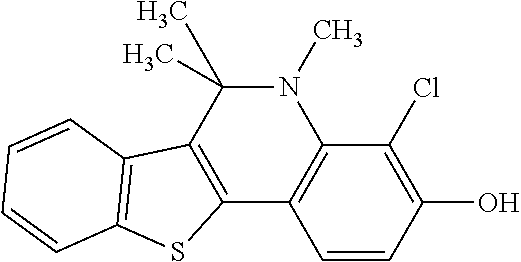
C1=CC(O)=C(Cl)C2=C1C1=C(C(C)(C)N2C)C2=C(S1)C=CC=C2
